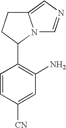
C1=C([CN])C=CC(C2N3C(=CN=C3)CC2)=C1N
